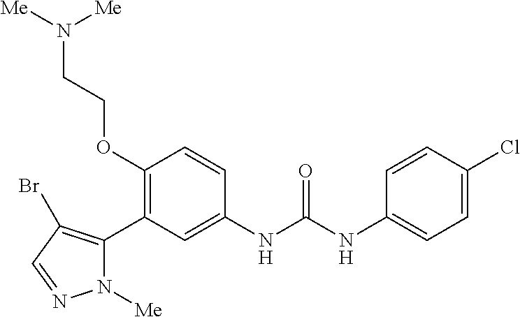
C1(OCCN([Me])[Me])=C(C2=C(Br)C=NN2[Me])C=C(NC(NC2=CC=C(Cl)C=C2)=O)C=C1
